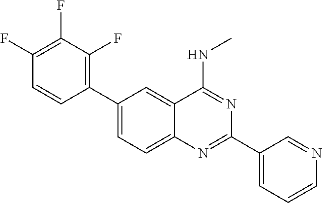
C1(C2=C(F)C(F)=C(F)C=C2)=CC=C2C(=C1)C(NC)=NC(C1=CC=CN=C1)=N2
